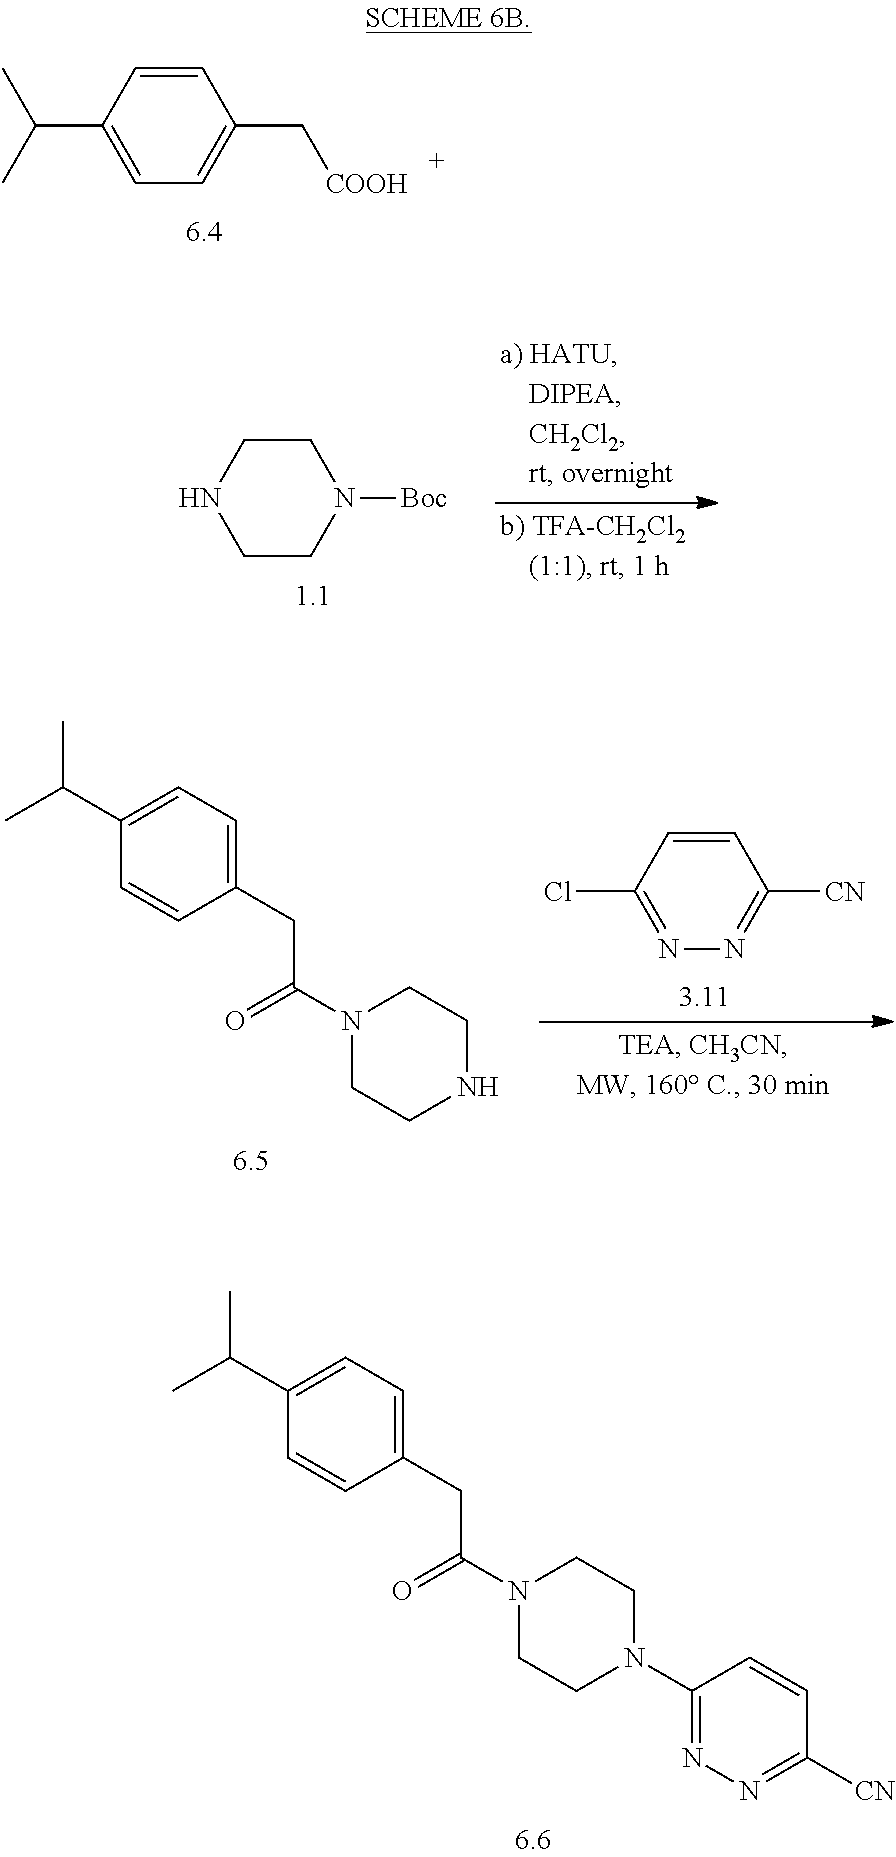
C1=CC(C(C)C)=CC=C1C[COOH].C1(CC(N2CCN(C3=NN=C([CN])C=C3)CC2)=O)=CC=C(C(C)C)C=C1.C1CNCCN1[Boc].C1(CC(N2CCNCC2)=O)=CC=C(C(C)C)C=C1.C1=CC(Cl)=NN=C1[CN]
